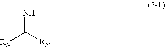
N=C([RN])[RN]
